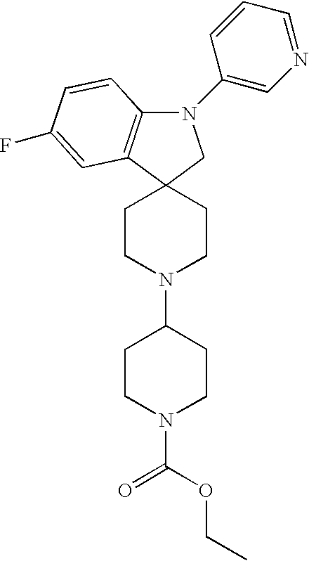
C1CN(C2CCN(C(=O)OCC)CC2)CCC12C1=C(N(C3=CN=CC=C3)C2)C=CC(F)=C1
